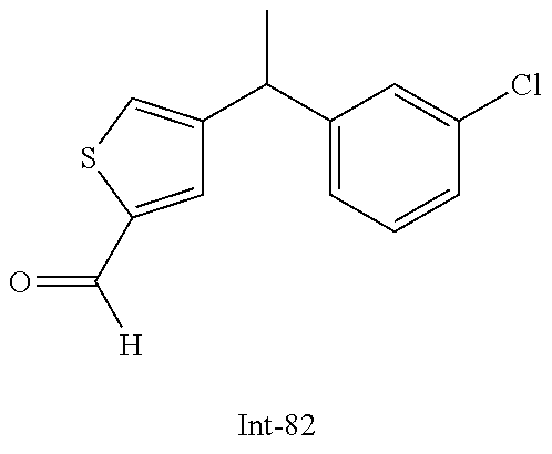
C1=C(C([H])=O)SC=C1C(C1=CC=CC(Cl)=C1)C
